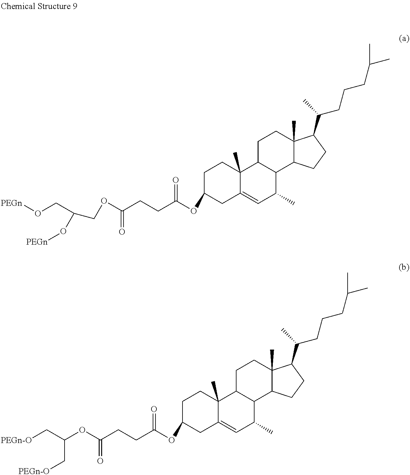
C1C(OC(CCC(OCC(CO[PEGn])O[PEGn])=O)=O)CC2=CC(C)C3C(C2(C)C1)CCC1(C)C3CCC1C(C)CCCC(C)C.C1C(OC(CCC(OC(C[PEGn-O])C[PEGn-O])=O)=O)CC2=CC(C)C3C(C2(C)C1)CCC1(C)C3CCC1C(C)CCCC(C)C
